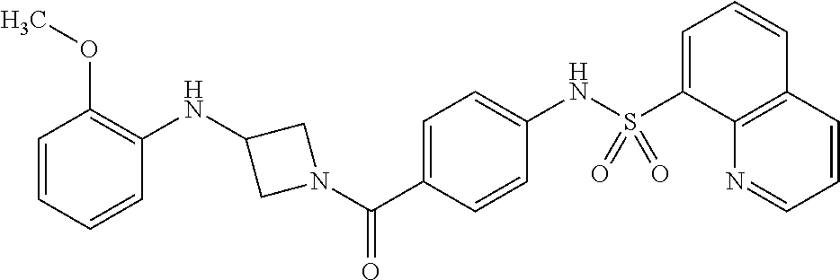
C1(NC2CN(C(C3=CC=C(NS(C4=CC=CC5=C4N=CC=C5)(=O)=O)C=C3)=O)C2)=C(OC)C=CC=C1
